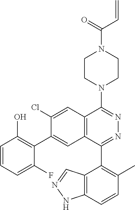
C1CN(C2=NN=C(C3=C(C)C=CC4=C3C=NN4)C3=C2C=C(Cl)C(C2=C(O)C=CC=C2F)=C3)CCN1C(C=C)=O
